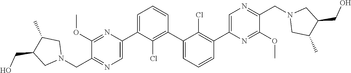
C1(OC)=NC(C2=CC=CC(C3=CC=CC(C4=CN=C(CN5CC(C)C(CO)C5)C(OC)=N4)=C3Cl)=C2Cl)=CN=C1CN1CC(C)C(CO)C1
